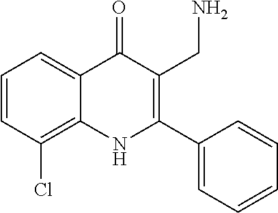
C1=CC(Cl)=C2C(=C1)C(=O)C(CN)=C(C1=CC=CC=C1)N2
